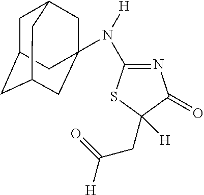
C1(CC([H])=O)([H])C(=O)N=C(N(C23CC4CC(CC(C2)C4)C3)[H])S1
